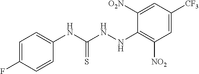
C1=C(F)C=CC(NC(NNC2=C([NO2])C=C([CF3])C=C2[O2N])=S)=C1
